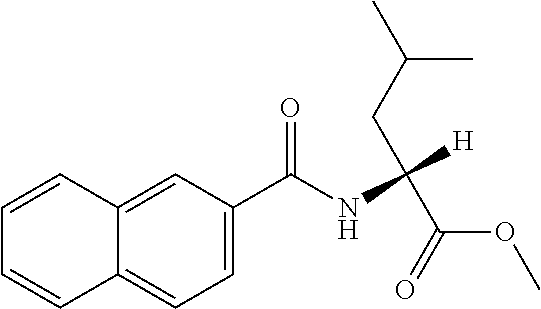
C1=CC2=CC(C(=O)NC([H])(CC(C)C)C(=O)OC)=CC=C2C=C1
